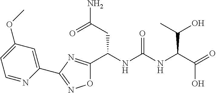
O1C(C(NC(NC(C(=O)O)C(O)C)=O)CC(N)=O)=NC(C2=CC(OC)=CC=N2)=N1
